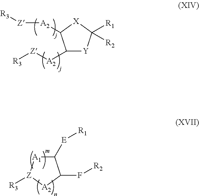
C1([A2][Z][R3])[Y]C([R1])([R2])[X]C1[A2][Z][R3].C1([E][R1])[A1][Z]([R3])[A2]C1F[R2]
